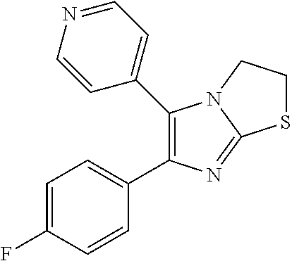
C1(C2=CC=NC=C2)=C(C2=CC=C(F)C=C2)N=C2N1CCS2
